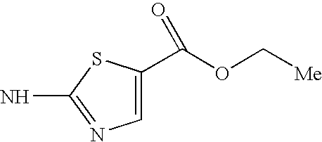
C1=C(C(OC[Me])=O)SC(N)=N1
